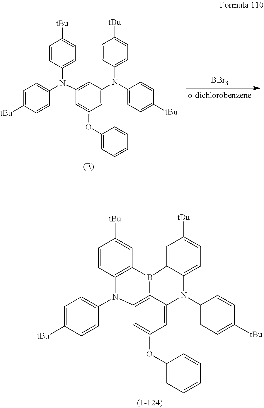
[BBr3].C1=CC(N(C2=CC=C([tBu])C=C2)C2=CC(N(C3=CC=C([tBu])C=C3)C3=CC=C([tBu])C=C3)=CC(OC3=CC=CC=C3)=C2)=CC=C1[tBu].C1=CC2=C(C=C1[tBu])B1C3=C(N2C2=CC=C([tBu])C=C2)C=C(OC2=CC=CC=C2)C=C3N(C2=CC=C([tBu])C=C2)C2=CC=C([tBu])C=C21
